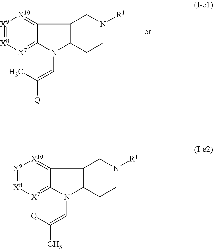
[X9]1=[X8][X7]=C2C(=[X10]1)C1=C(N2C=C(C)[Q])CCN([R1])C1.[X9]1=[X8][X7]=C2C(=[X10]1)C1=C(N2C=C([Q])C)CCN([R1])C1
